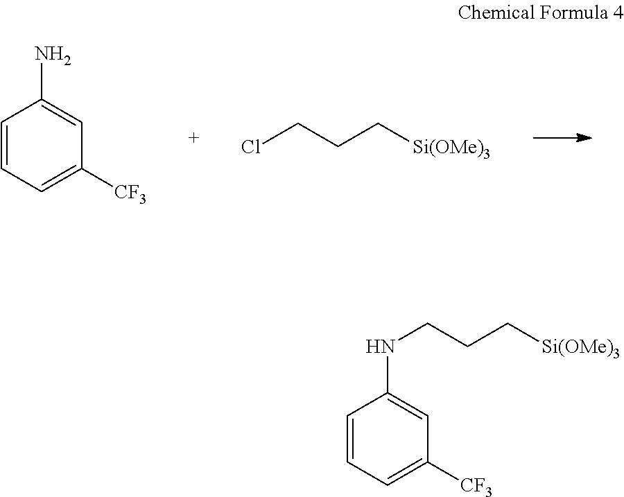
C1=CC=C([CF3])C=C1N.ClCCC[Si(OMe)3].C1=CC=C([CF3])C=C1NCCC[Si(OMe)3]
